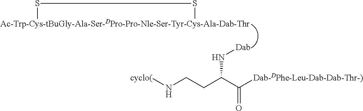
[cyclo(]NCCC(C([Dab-DPhe-Leu-Dab-Dab-Thr-)])=O)N[Dab].[Ac-Trp-Cys-tBuGly-Ala-Ser-DPro-Pro-Nle-Ser-Tyr-Cys-Ala-Dab-Thr]1SS1
